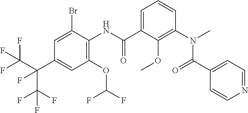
C1=C(Br)C(NC(C2=CC=CC(N(C)C(C3=CC=NC=C3)=O)=C2OC)=O)=C(OC(F)F)C=C1C(C(F)(F)F)(C(F)(F)F)F
